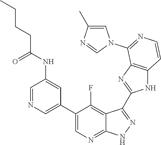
C1=NC=C(C2=CN=C3C(=C2F)C(C2=NC4=C(N2)C=CN=C4N2C=C(C)N=C2)=N[N H]3)C=C1NC(CCCC)=O
